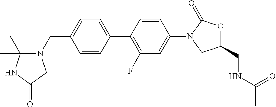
C1(CN2C(C)(C)NC(=O)C2)=CC=C(C2=C(F)C=C(N3CC(CNC(C)=O)OC3=O)C=C2)C=C1
